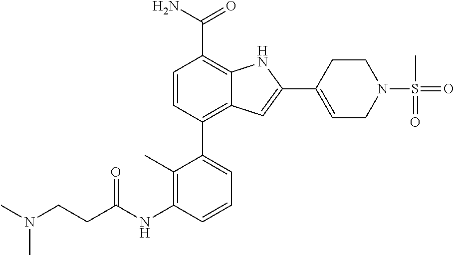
C1=CC(C2=CC=CC(NC(CCN(C)C)=O)=C2C)=C2C(=C1C(N)=O)NC(C1=CCN(S(=O)(C)=O)CC1)=C2
